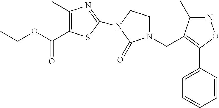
C(OC(=O)C1=C(C)N=C(N2CCN(CC3=C(C4=CC=CC=C4)ON=C3C)C2=O)S1)C
